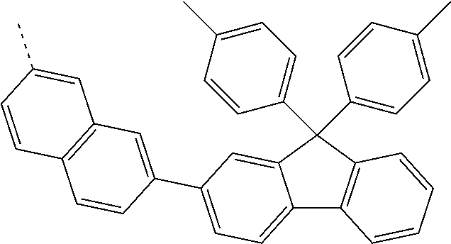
C12=CC=C(C3=CC4=C(C=C3)C=CC(C)=C4)C=C1C(C1=CC=C(C)C=C1)(C1=CC=C(C)C=C1)C1=C2C=CC=C1
